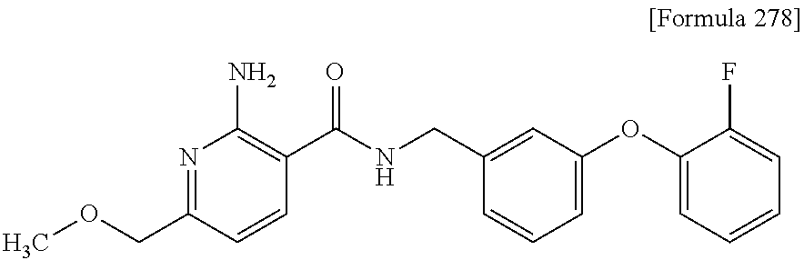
N1=C(COC)C=CC(C(NCC2=CC(OC3=CC=CC=C3F)=CC=C2)=O)=C1N
